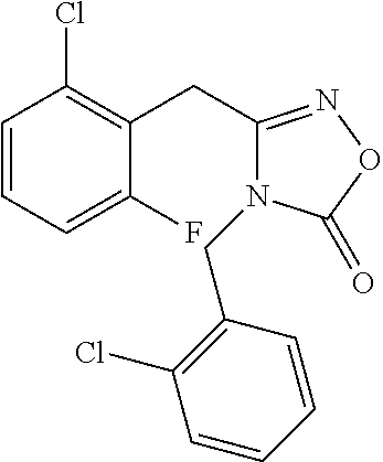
C1=CC=C(F)C(CC2=NOC(=O)N2CC2=C(Cl)C=CC=C2)=C1Cl
